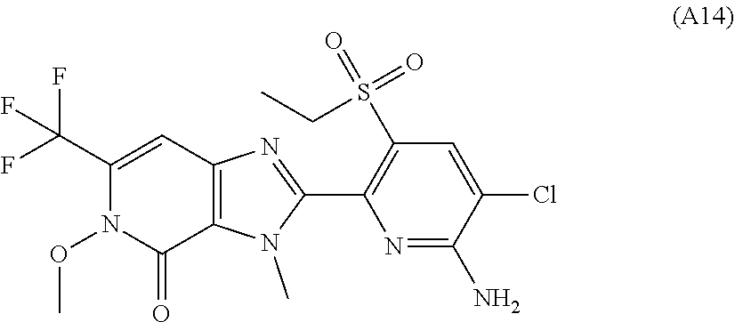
C1(C(F)(F)F)=CC2=C(C(=O)N1OC)N(C)C(C1=C(S(=O)(=O)CC)C=C(Cl)C(N)=N1)=N2
